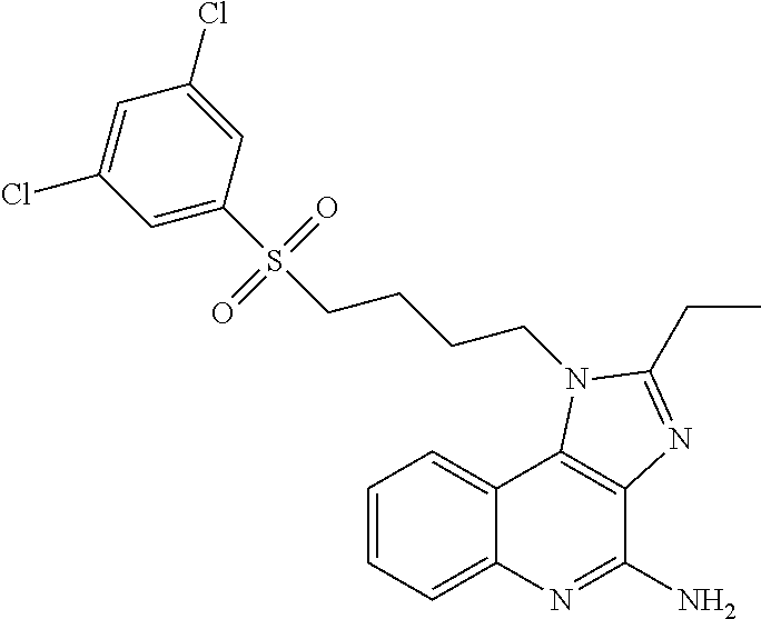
C1=C(S(CCCCN2C3=C(C(N)=NC4=CC=CC=C43)N=C2CC)(=O)=O)C=C(Cl)C=C1Cl
